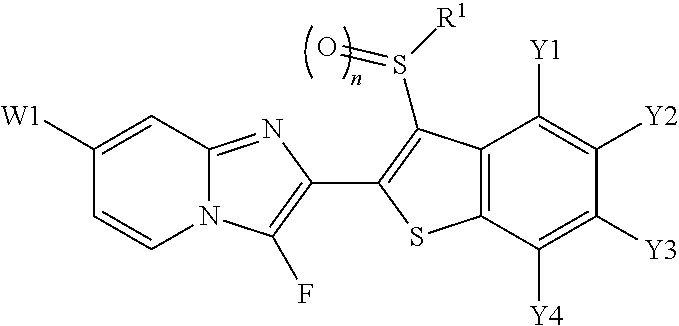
C12=NC(C3=C(S([R1])=O)C4=C(C([Y4])=C([Y3])C([Y2])=C4[Y1])S3)=C(F)N1C=CC([W1])=C2
